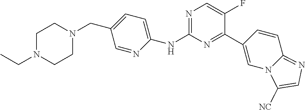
C1(NC2=CC=C(CN3CCN(CC)CC3)C=N2)=NC=C(F)C(C2=CN3C(=NC=C3[NC])C=C2)=N1
